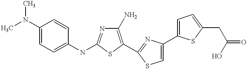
C1(N)=C(C2=NC(C3=CC=C(CC(=O)O)S3)=CS2)SC(NC2=CC=C(N(C)C)C=C2)=N1
